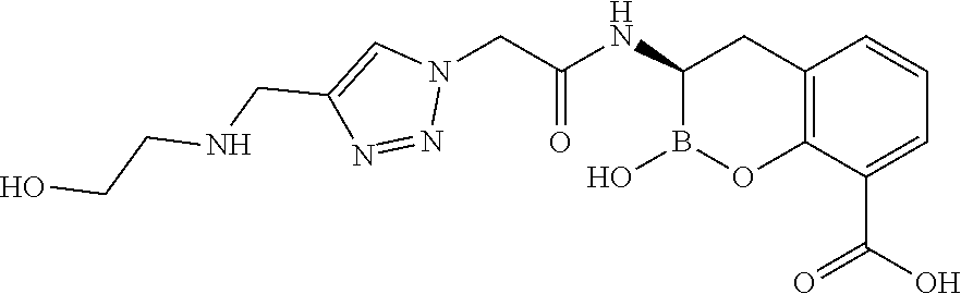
C1(NC(=O)CN2C=C(CNCCO)N=N2)B(O)OC2=C(C1)C=CC=C2C(O)=O
